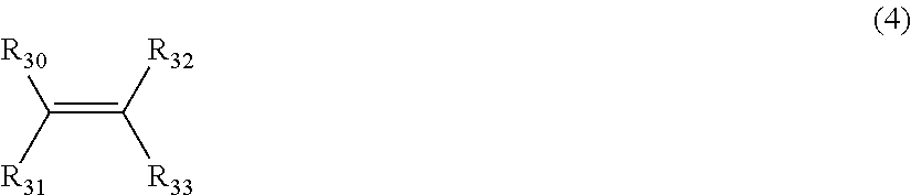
C(=C([R32])[R33])([R31])[R30]
